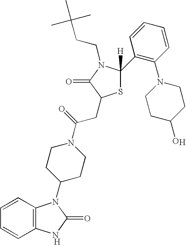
[H].C12=C(C=CC=C1)N(C1CCN(C(=O)CC3SC(C4=C(N5CCC(O)CC5)C=CC=C4)([H])N(CCC(C)(C)C)C3=O)CC1)C(=O)N2.[H]
